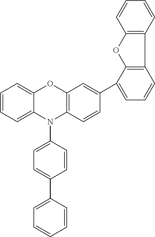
C1=CC=C2C(=C1)OC1=C(N2C2=CC=C(C3=CC=CC=C3)C=C2)C=CC(C2=CC=CC3=C2OC2=C3C=CC=C2)=C1
